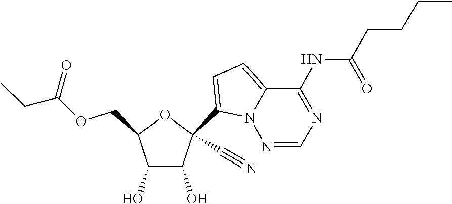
C1(O)C(O)C(COC(CC)=O)OC1(C1=CC=C2N1N=CN=C2NC(CCCC)=O)C#N
